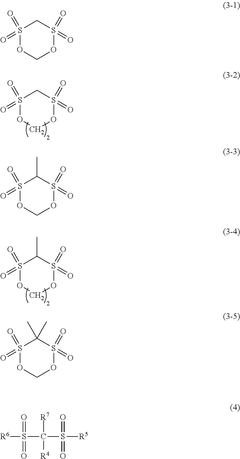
S1(=O)(=O)OCOS(=O)(=O)C1.S1(=O)(=O)OCOS(=O)(=O)C1C.S1(=O)(=O)OCOS(=O)(=O)C1.S1(=O)(=O)OCOS(=O)(=O)C1C.S1(=O)(=O)OCOS(=O)(=O)C1(C)C.[R6]S(C(S([R5])(=O)=O)([R7])[R4])(=O)=O
